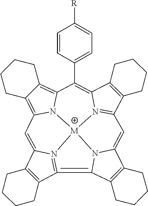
C12=C(C3=N4C1=CC1=C5C(=C6N1[M]41N4=C(C7=C(C4=C6C4=CC=C([R])C=C4)CCCC7)C=C4C6=C(C=3N41)CCCC6)CCCC5)CCCC2
